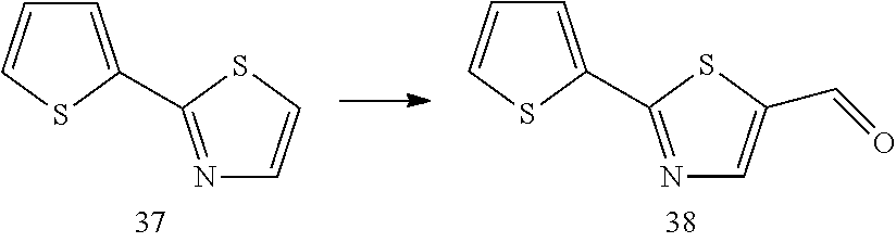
C1=C(C2=NC=CS2)SC=C1.C1=C(C2=NC=C(C=O)S2)SC=C1
